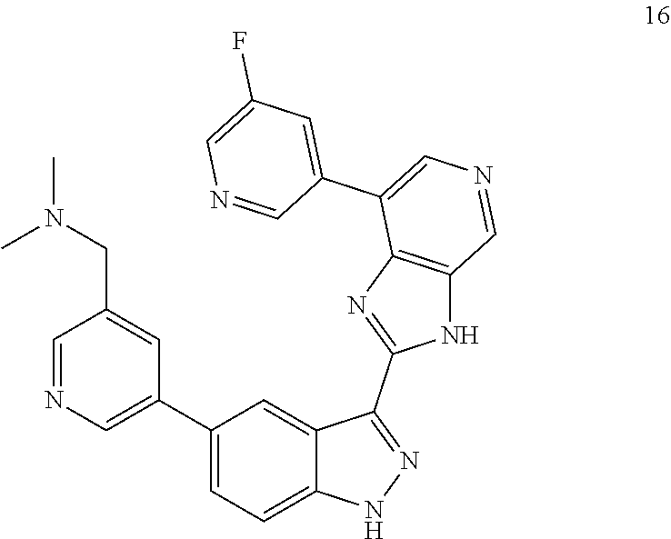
C1=NC=C(C2=CC=C3C(=C2)C(C2=NC4=C(N2)C=NC=C4C2=CC(F)=CN=C2)=NN3)C=C1CN(C)C
